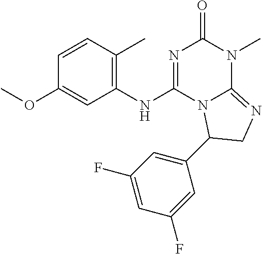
C1=CC(C)=C(NC2=NC(=O)N(C)C3=NCC(C4=CC(F)=CC(F)=C4)N23)C=C1OC
